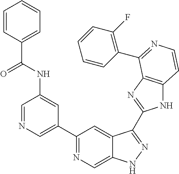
C1=NC=C(C2=NC=C3C(=C2)C(C2=NC4=C(N2)C=CN=C4C2=C(F)C=CC=C2)=NN3)C=C1NC(C1=CC=CC=C1)=O
